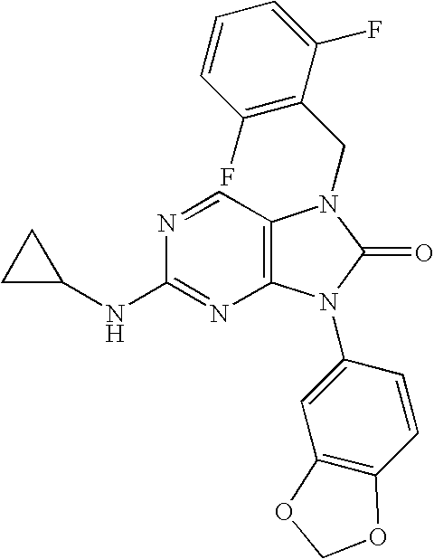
N1=CC2=C(N=C1NC1CC1)N(C1=CC3=C(C=C1)OCO3)C(=O)N2CC1=C(F)C=CC=C1F
